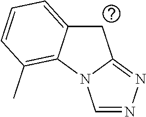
C1C2=CC=CC(C)=C2N2C1=NN=C2
